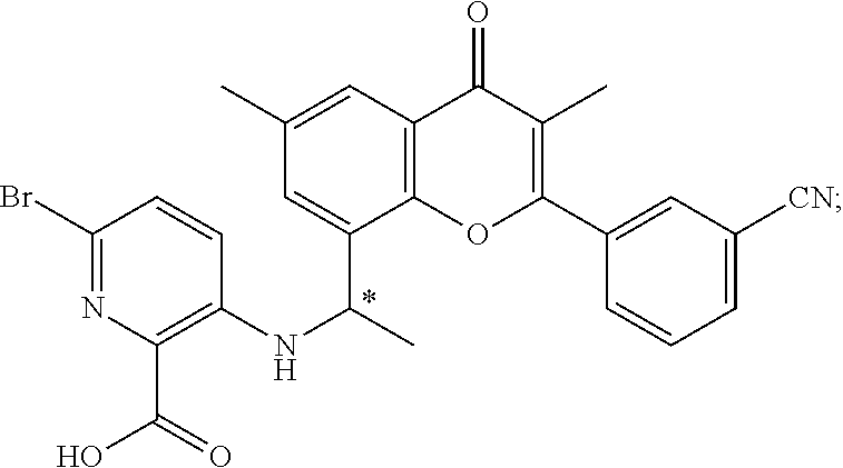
C1(Br)=NC(C(=O)O)=C(NC(C)C2=CC(C)=CC3=C2OC(C2=CC([CN])=CC=C2)=C(C)C3=O)C=C1
